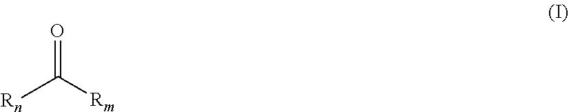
[Rn]C([Rm])=O
